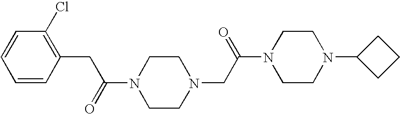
C(C(=O)N1CCN(CC(N2CCN(C3CCC3)CC2)=O)CC1)C1=C(Cl)C=CC=C1
